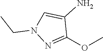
C1(OC)=NN(CC)C=C1N
